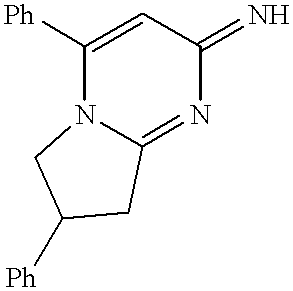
C1([Ph])=CC(=N)N=C2N1CC([Ph])C2
